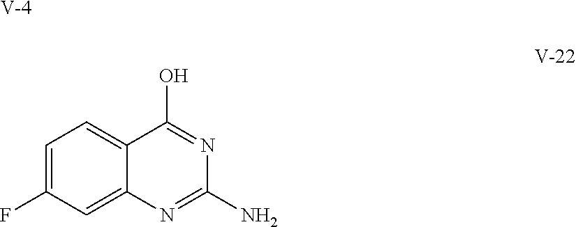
C1=C(F)C=C2C(=C1)C(O)=NC(N)=N2.[V]
